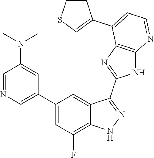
C1=NC=C(C2=CC(F)=C3C(=C2)C(C2=NC4=C(N2)N=CC=C4C2=CSC=C2)=NN3)C=C1N(C)C
